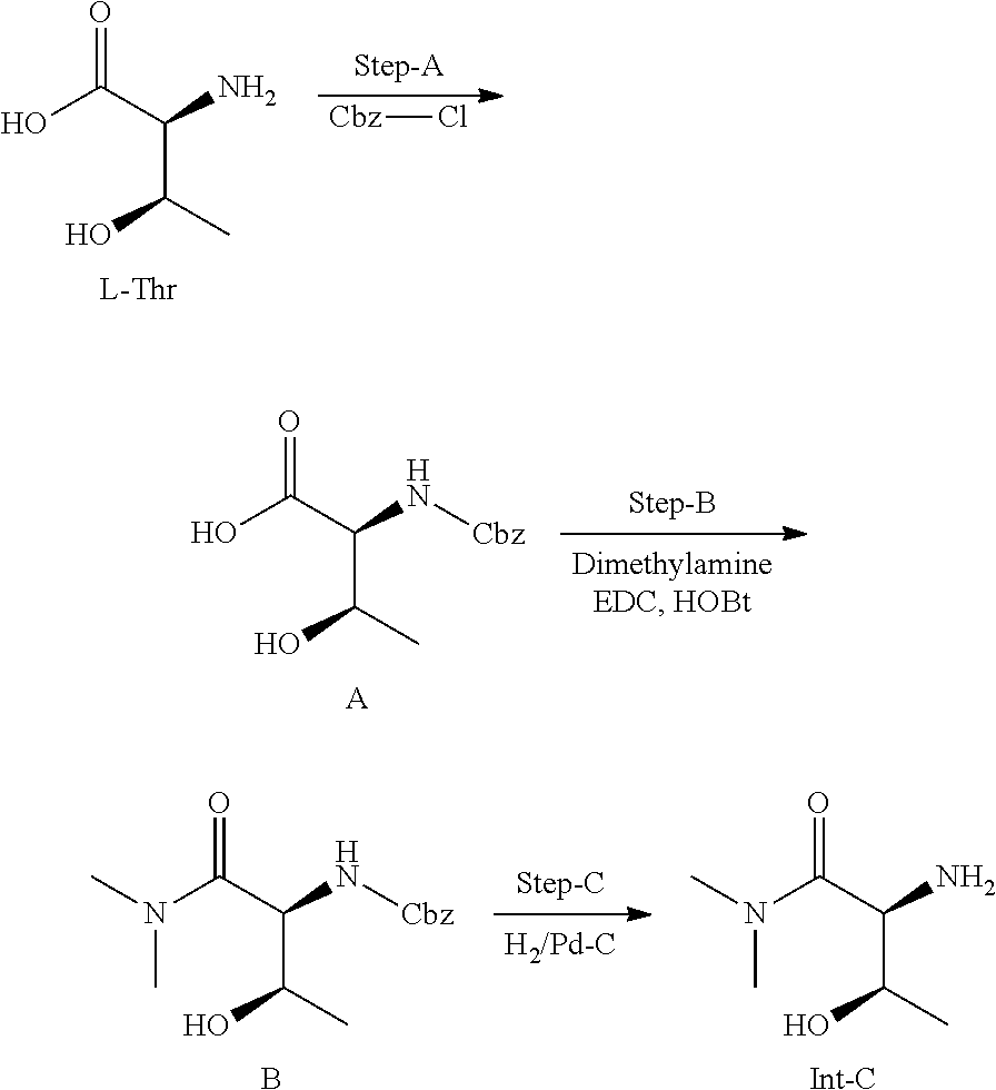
[Cbz]Cl.O=C(C(N)C(C)O)O.O=C(C(N[Cbz])C(C)O)O.[A].O=C(C(N)C(C)O)N(C)C.[Int-C].O=C(C(N[Cbz])C(C)O)N(C)C.B
